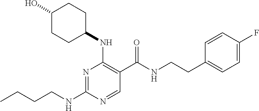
CCCCNC1=NC(NC2CCC(O)CC2)=C(C(NCCC2=CC=C(F)C=C2)=O)C=N1
